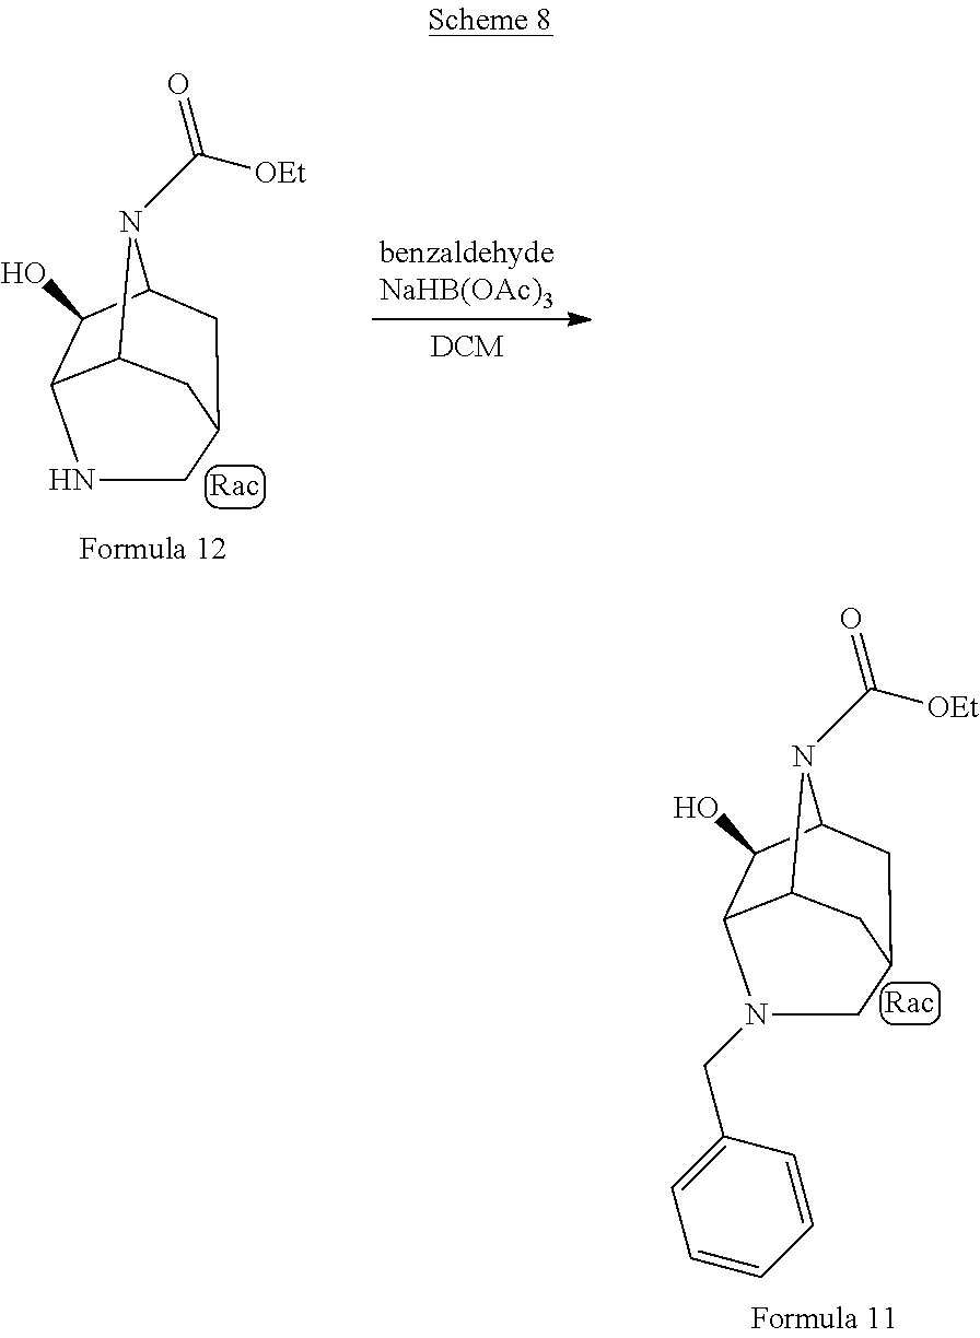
C12C3C(O)C(CC(C1)CN3CC1=CC=CC=C1)N2C([OEt])=O.C12C3C(O)C(CC(C1)CN3)N2C([OEt])=O
